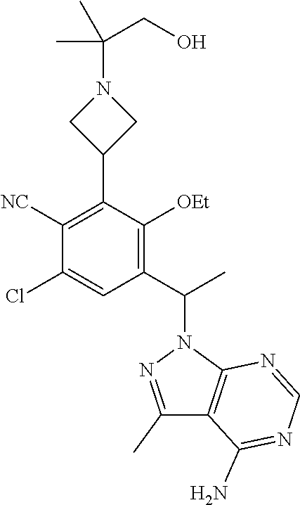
C1([NC])=C(C2CN(C(CO)(C)C)C2)C([OEt])=C(C(C)N2N=C(C)C3=C2N=CN=C3N)C=C1Cl
